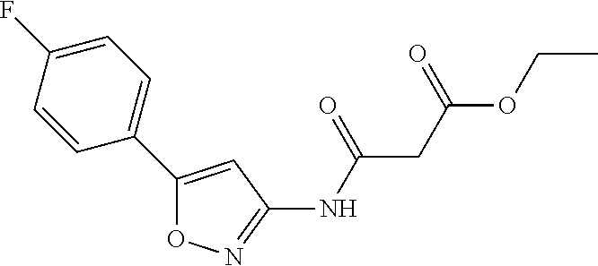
C1(C2=CC=C(F)C=C2)=CC(NC(CC(OCC)=O)=O)=NO1
